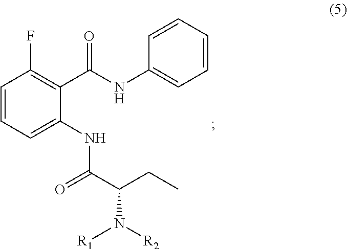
C1=CC=C(NC(=O)C(N([R2])[R1])CC)C(C(NC2=CC=CC=C2)=O)=C1F
